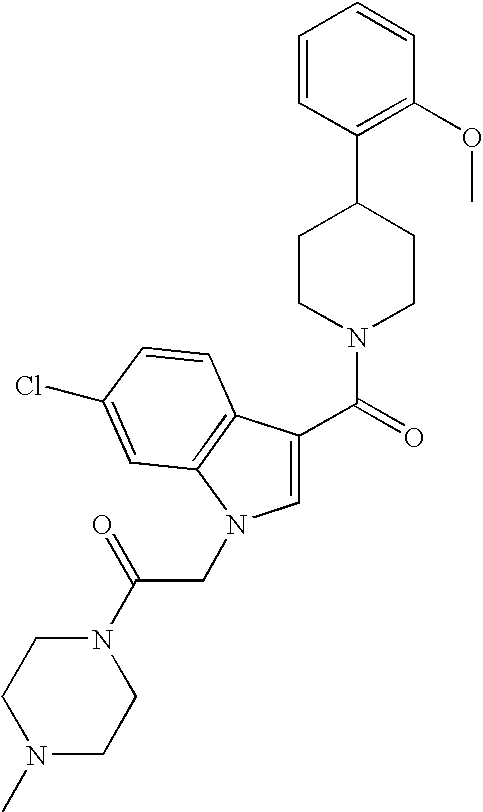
C1=CC(C2CCN(C(=O)C3=CN(CC(N4CCN(C)CC4)=O)C4=C3C=CC(Cl)=C4)CC2)=C(OC)C=C1
